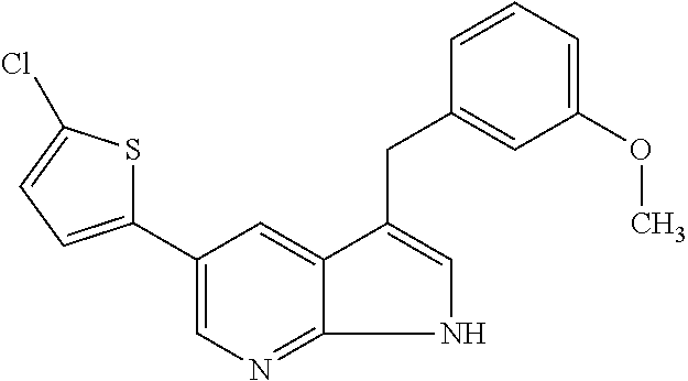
C1(C2=CC=C(Cl)S2)=CN=C2NC=C(CC3=CC(OC)=CC=C3)C2=C1
